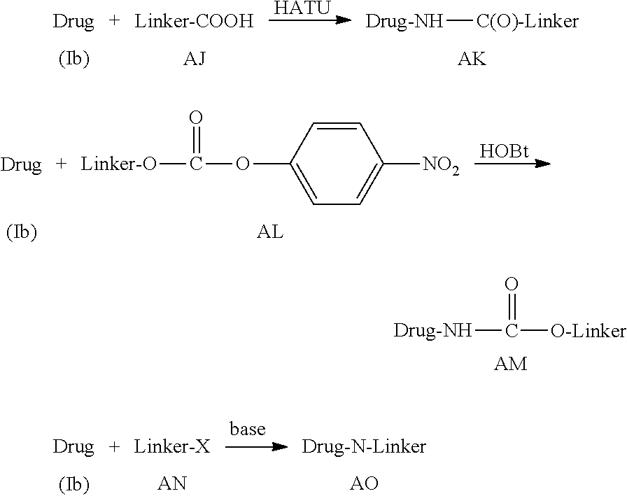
[HATU].[Drug-NH][C(O)-Linker].[AK].C1=CC(OC(=O)[Linker-O])=CC=C1[NO2].[HOBt].[Drug-NH]C(=O)[O-Linker].[AM]
